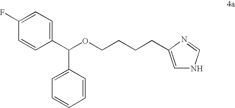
C(OCCCCC1=CNC=N1)(C1=CC=C(F)C=C1)C1=CC=CC=C1
